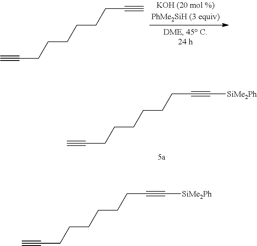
C(CCCCCCC#C)#C.C(CCCCCCC#C[SiMe2Ph])#C.C(CCCCCCC#C[SiMe2Ph])#C
